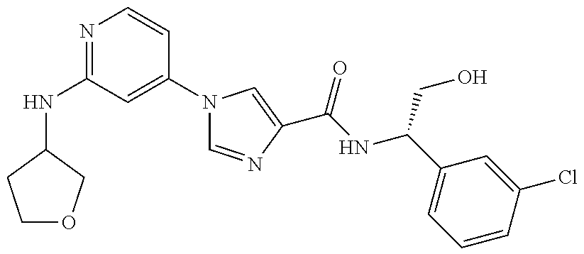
N(C1=NC=CC(N2C=NC(C(NC(C3=CC=CC(Cl)=C3)CO)=O)=C2)=C1)C1COCC1
